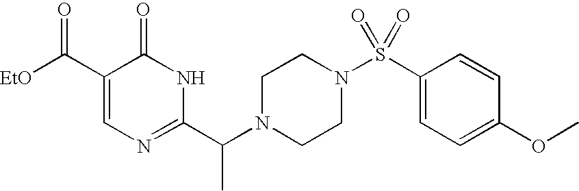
C1(C([EtO])=O)=CN=C(C(C)N2CCN(S(=O)(C3=CC=C(OC)C=C3)=O)CC2)NC1=O
